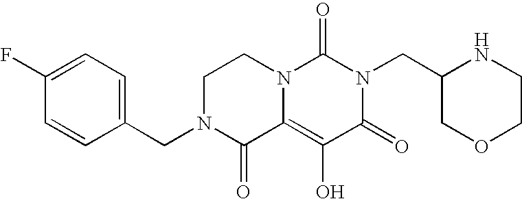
C1(CN2C(=O)C3=C(O)C(=O)N(CC4COCCN4)C(=O)N3CC2)=CC=C(F)C=C1
